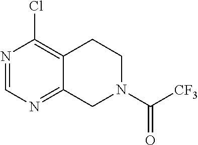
N1=CN=C2C(=C1Cl)CCN(C([CF3])=O)C2
